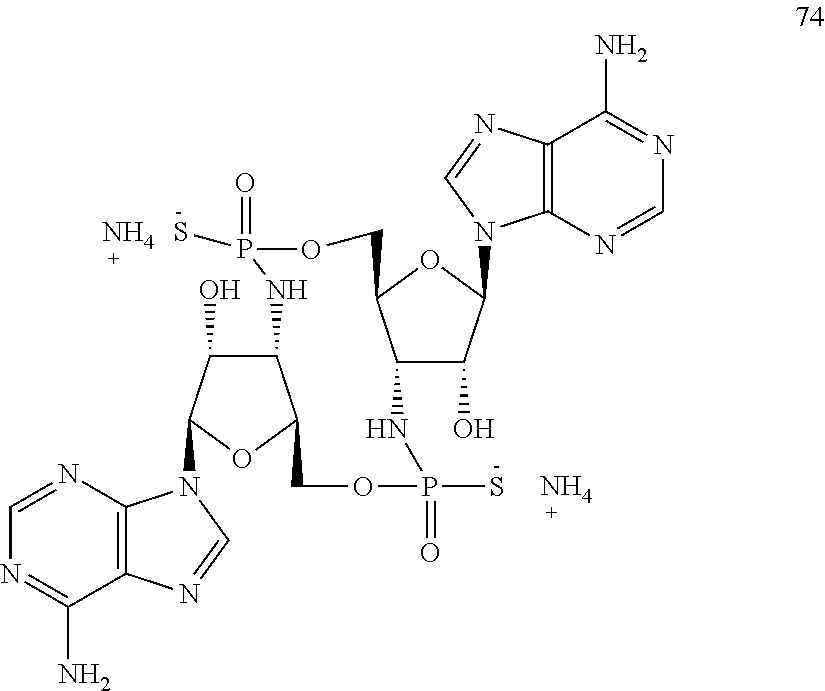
N.C12C(O)C(N3C4=C(C(N)=NC=N4)N=C3)OC1COP(=O)(S)NC1C(O)C(N3C4=C(C(N)=NC=N4)N=C3)OC1COP(S)(=O)N2.N
